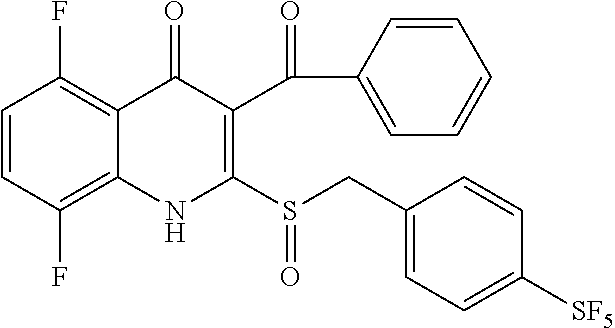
C1=CC(F)=C2C(=C1F)C(=O)C(C(C1=CC=CC=C1)=O)=C(S(CC1=CC=C([SF5])C=C1)=O)N2
